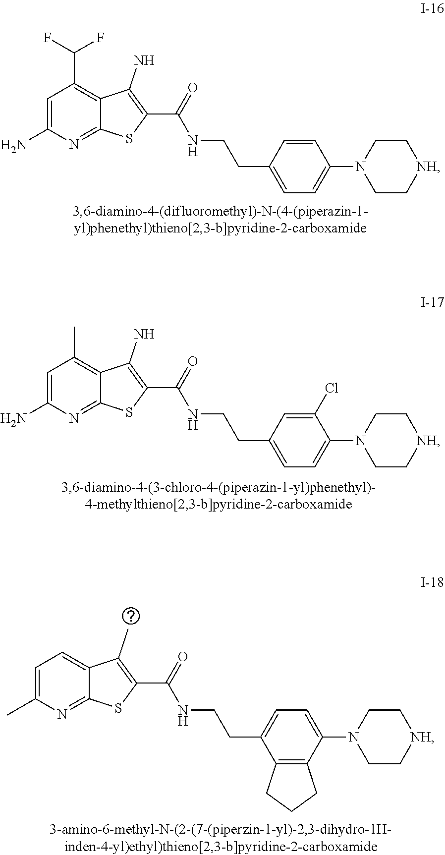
C1=C(N)N=C2C(=C1C(F)F)C(N)=C(C(=O)NCCC1=CC=C(N3CC[NH]CC3)C=C1)S2.C1=C(N)N=C2C(=C1C)C(N)=C(C(=O)NCCC1=CC=C(N3CC[NH]CC3)C(Cl)=C1)S2.C1=C(C)N=C2C(=C1)C(C)=C(C(=O)NCCC1=CC=C(N3CC[NH]CC3)C3=C1CCC3)S2
